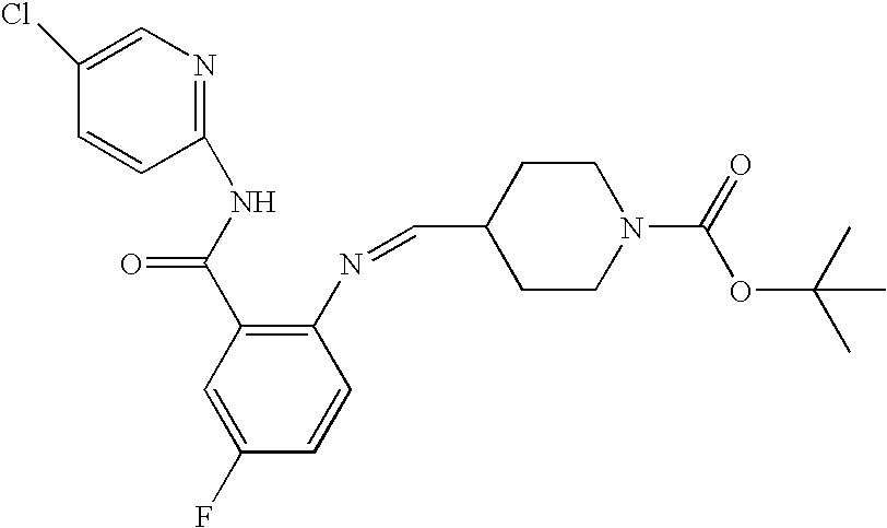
C1=C(F)C=CC(N=CC2CCN(C(=O)OC(C)(C)C)CC2)=C1C(NC1=NC=C(Cl)C=C1)=O
